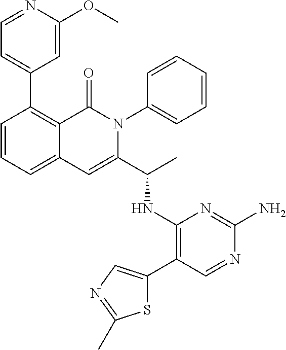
C1(C2=CC=NC(OC)=C2)=C2C(=CC=C1)C=C(C(C)NC1=C(C3=CN=C(C)S3)C=NC(N)=N1)N(C1=CC=CC=C1)C2=O
